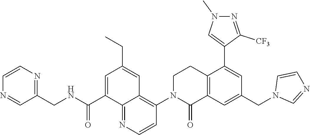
C12=C(C=C(CN3C=NC=C3)C=C1C1=CN(C)N=C1[CF3])C(=O)N(C1=C3C(=NC=C1)C(C(NCC1=NC=CN=C1)=O)=CC(CC)=C3)CC2
